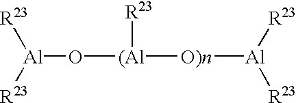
[Al](O[(Al]([O)n][Al]([R23])[R23])[R23])([R23])[R23]
